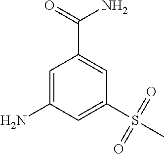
C1=C(N)C=C(S(C)(=O)=O)C=C1C(=O)N
